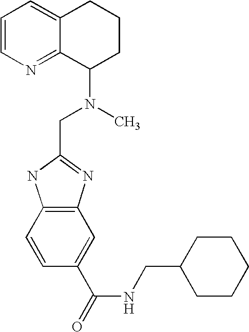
C1=CN=C2C(=C1)CCCC2N(C)CC1=NC2=C(N1)C=CC(C(=O)NCC1CCCCC1)=C2
